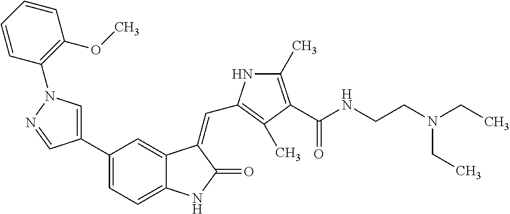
C1=C(C2=CC=C3C(=C2)C(=CC2=C(C)C(C(NCCN(CC)CC)=O)=C(C)N2)C(=O)N3)C=NN1C1=C(OC)C=CC=C1
